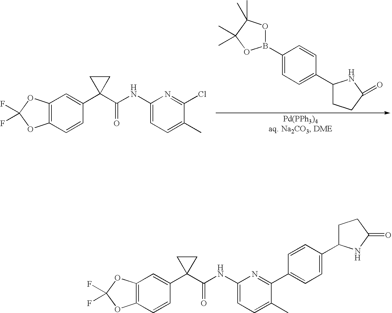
C12=C(C=CC(C3(C(NC4=CC=C(C)C(Cl)=N4)=O)CC3)=C1)OC(F)(F)O2.O1B(C2=CC=C(C3CCC(=O)N3)C=C2)OC(C)(C)C1(C)C.C12=C(C=CC(C3(C(NC4=CC=C(C)C(C5=CC=C(C6CCC(=O)N6)C=C5)=N4)=O)CC3)=C1)OC(F)(F)O2
